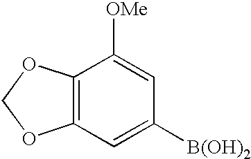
C12=C(C=C([B(OH)2])C=C1[OMe])OCO2
